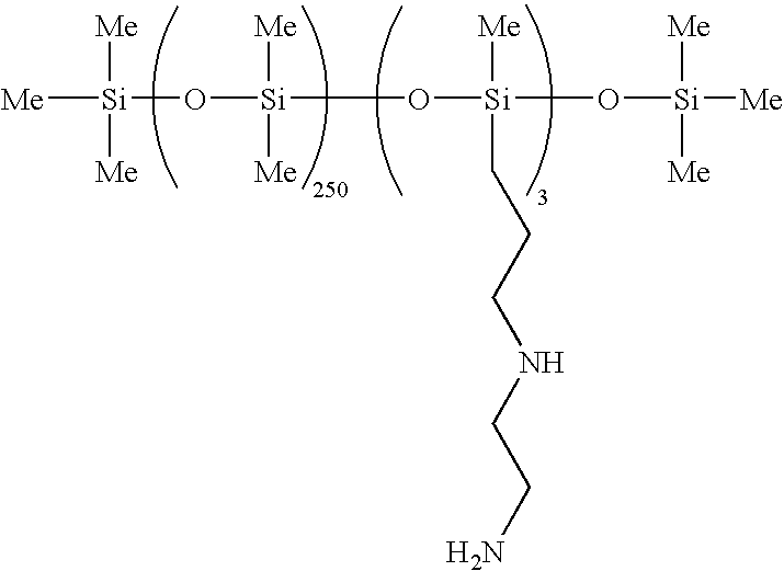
[Me][Si](O[Si](O[Si](O[Si]([Me])([Me])[Me])([Me])CCCNCCN)([Me])[Me])([Me])[Me]
